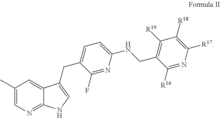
C1(C)=CN=C2C(=C1)C(CC1=CC=C(NCC3=C([R19])C([R18])=C([R17])N=C3[R16])N=C1F)=CN2
